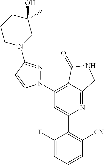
C1(C2=C([CN])C=CC=C2F)=CC(N2N=C(N3CC(C)(O)CCC3)C=C2)=C2C(=N1)CNC2=O
